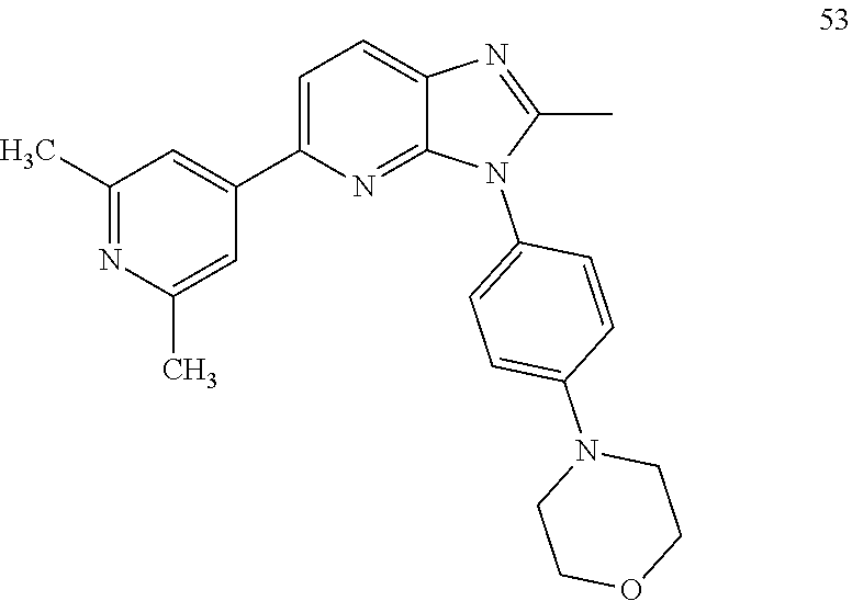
C1(C)=NC2=CC=C(C3=CC(C)=NC(C)=C3)N=C2N1C1=CC=C(N2CCOCC2)C=C1
